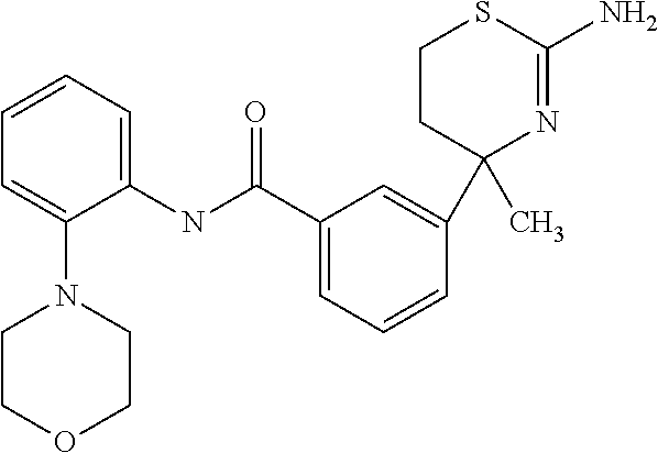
C1=CC=C(NC(C2=CC=CC(C3(C)N=C(N)SCC3)=C2)=O)C(N2CCOCC2)=C1
